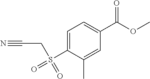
C1=C(S(=O)(=O)CC#N)C(C)=CC(C(OC)=O)=C1
